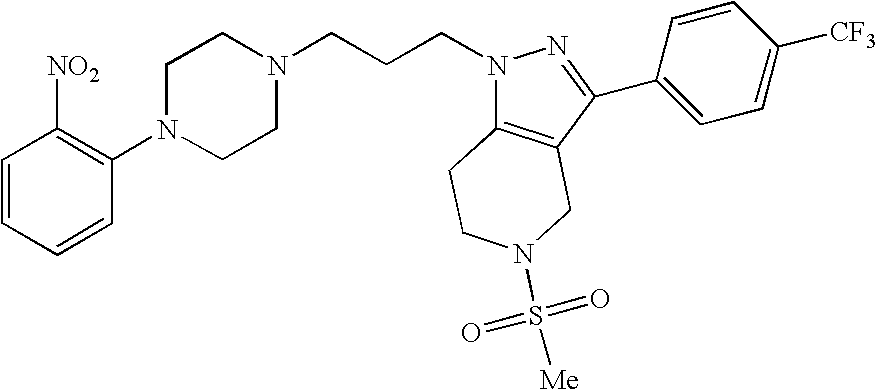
C1=CC=CC(N2CCN(CCCN3C4=C(C(C5=CC=C([CF3])C=C5)=N3)CN(S([Me])(=O)=O)CC4)CC2)=C1[NO2]
